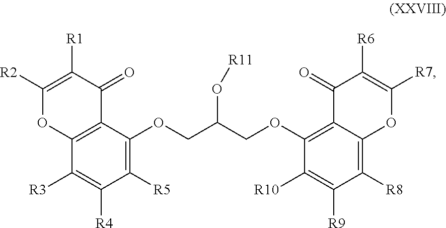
C12=C(C(OCC(COC3=C4C(=C([R8])C([R9])=C3[R10])OC([R7])=C([R6])C4=O)O[R11])=C([R5])C([R4])=C1[R3])C(=O)C([R1])=C([R2])O2
